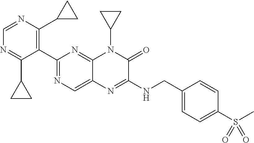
C1=NC(C2CC2)=C(C2=NC=C3C(=N2)N(C2CC2)C(=O)C(NCC2=CC=C(S(=O)(=O)C)C=C2)=N3)C(C2CC2)=N1
